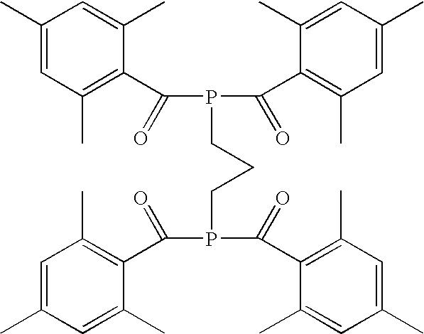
C1(C)=CC(C)=C(C(P(C(C2=C(C)C=C(C)C=C2C)=O)CCCP(C(C2=C(C)C=C(C)C=C2C)=O)C(C2=C(C)C=C(C)C=C2C)=O)=O)C(C)=C1
